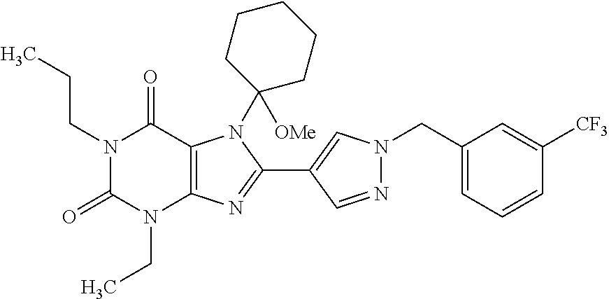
C12=C(N=C(C3=CN(CC4=CC=CC([CF3])=C4)N=C3)N1C1([OMe])CCCCC1)N(CC)C(=O)N(CCC)C2=O
